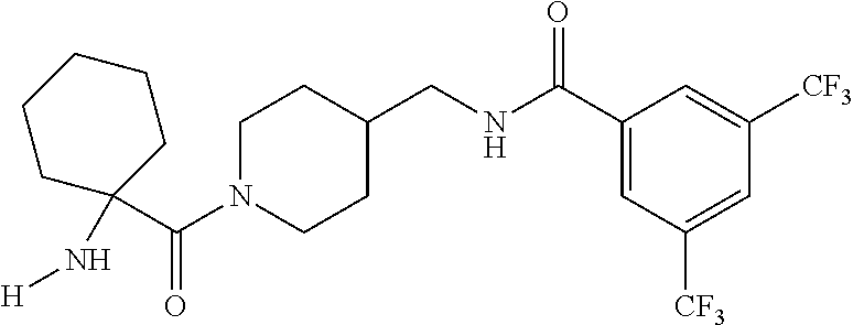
C(N1CCC(CNC(C2=CC([CF3])=CC([CF3])=C2)=O)CC1)(C1(N[H])CCCCC1)=O
